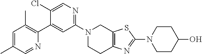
N1(C2=NC=C(Cl)C(C3=C(C)C=C(C)C=N3)=C2)CCC2=C(C1)SC(N1CCC(O)CC1)=N2
